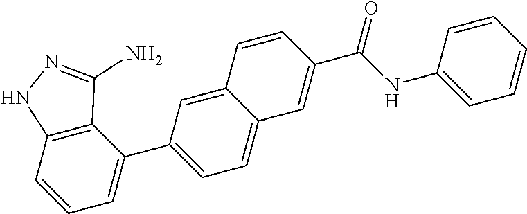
C12=C(C=CC=C1C1=CC=C3C(=C1)C=CC(C(NC1=CC=CC=C1)=O)=C3)NN=C2N
